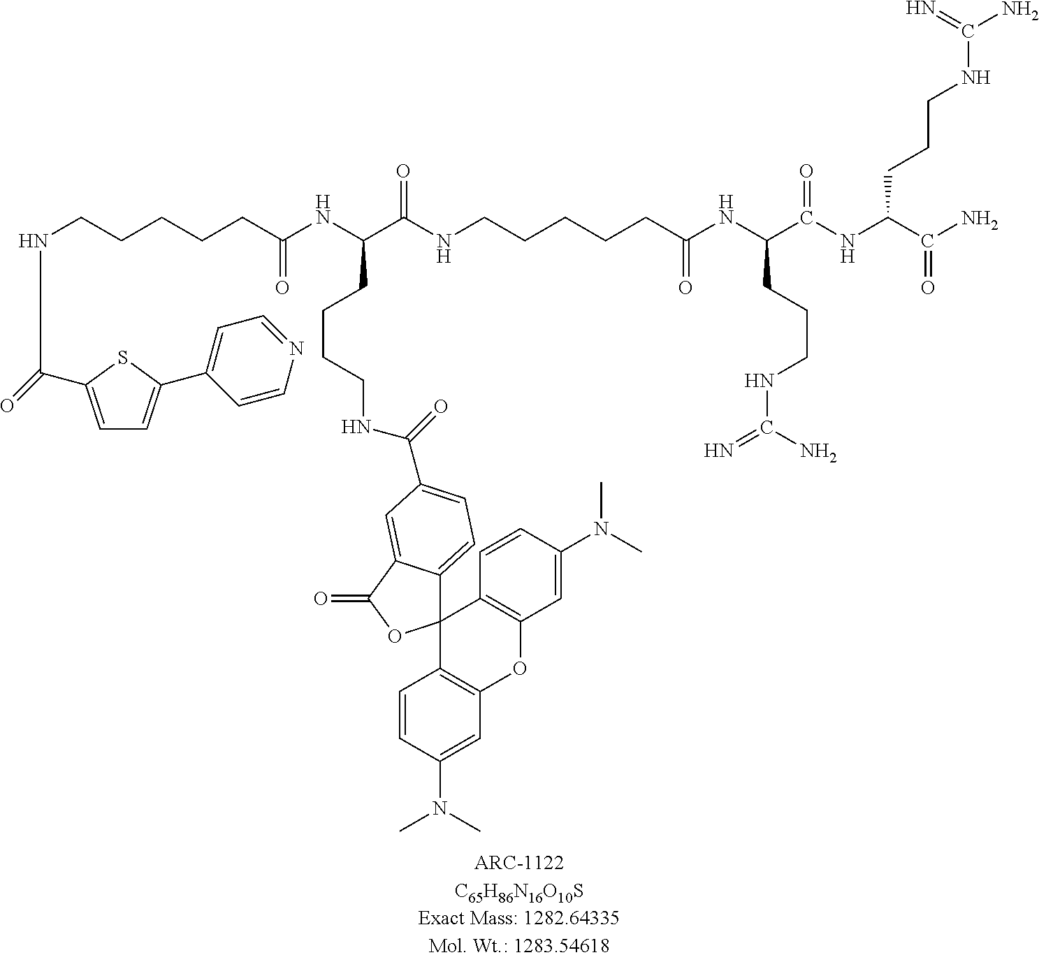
N(CCCCCC(NC(C(NCCCCCC(NC(C(NC(C(N)=O)CCCNC(=N)N)=O)CCCNC(N)=N)=O)=O)CCCCNC(=O)C1=CC=C2C3(C4=C(C=C(N(C)C)C=C4)OC4=C3C=CC(N(C)C)=C4)OC(=O)C2=C1)=O)C(C1=CC=C(C2=CC=NC=C2)S1)=O
